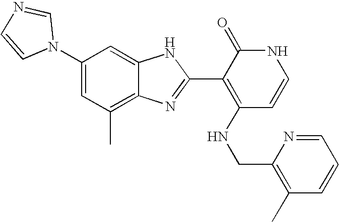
C1(C)=C2C(=CC(N3C=NC=C3)=C1)NC(C1=C(NCC3=C(C)C=CC=N3)C=CNC1=O)=N2
